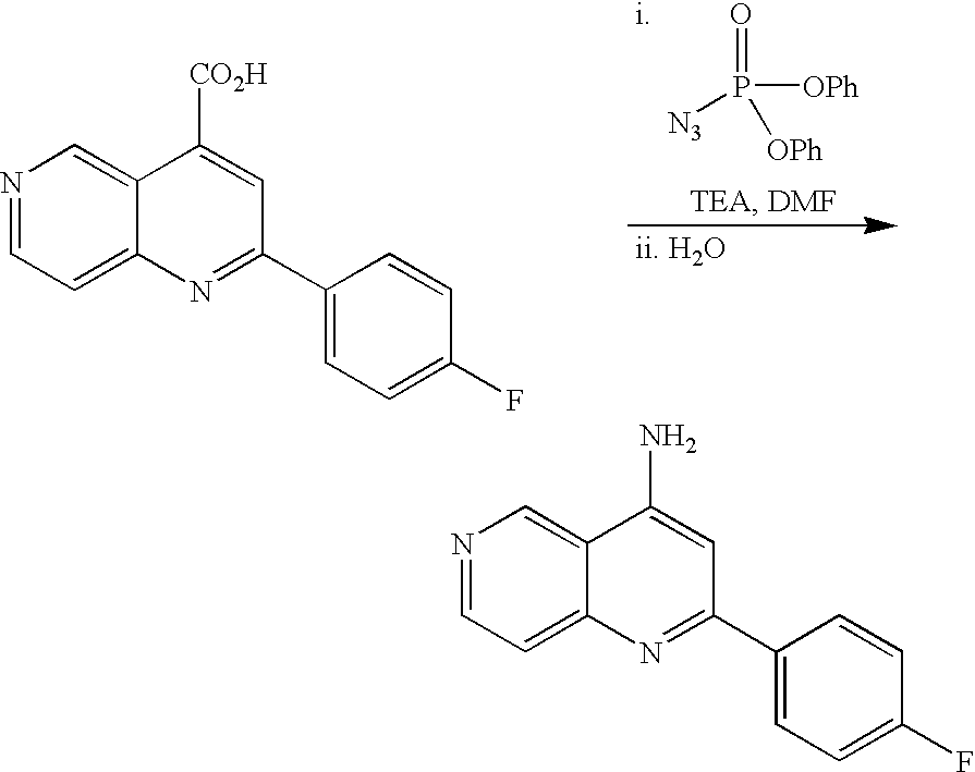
O=P([N3])([OPh])[OPh].[i].[ii. H2O].N1=CC=C2C(=C1)C([CO2H])=CC(C1=CC=C(F)C=C1)=N2.N1=CC=C2C(=C1)C(N)=CC(C1=CC=C(F)C=C1)=N2
